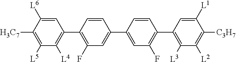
C1=C([L6])C([H3C7])=C([L5])C([L4])=C1C1=C(F)C=C(C2=CC(F)=C(C3=C([L3])C([L2])=C([C3H7])C([L1])=C3)C=C2)C=C1
